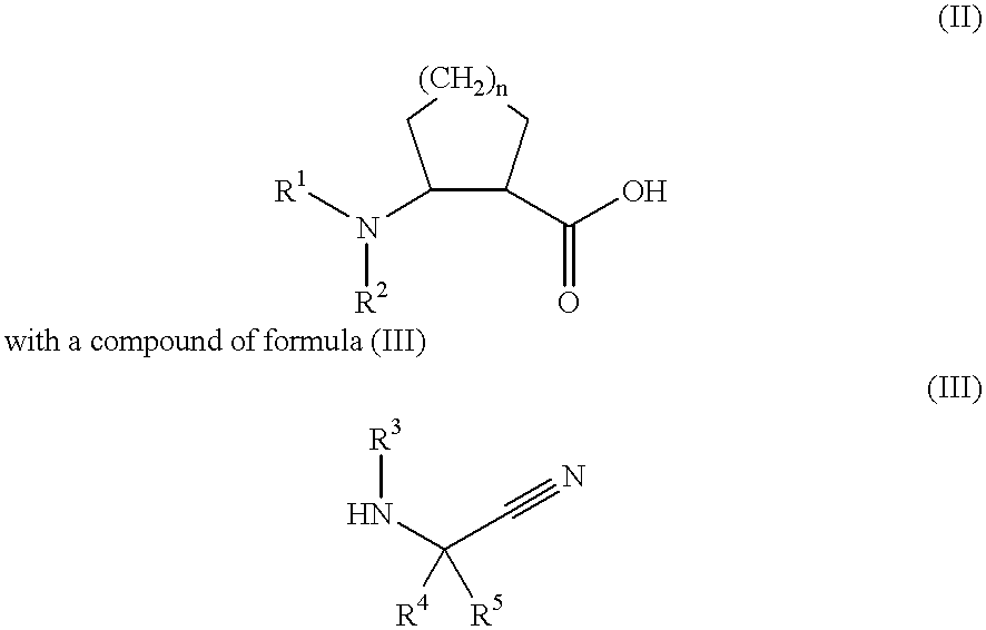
[R1]N(C1C(C(O)=O)C[(CH2)n]C1)[R2].N(C(C#N)([R4])[R5])[R3]
